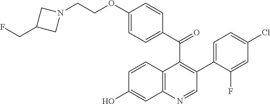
C1(OCCN2CC(CF)C2)=CC=C(C(C2=C(C3=CC=C(Cl)C=C3F)C=NC3=C2C=CC(O)=C3)=O)C=C1
